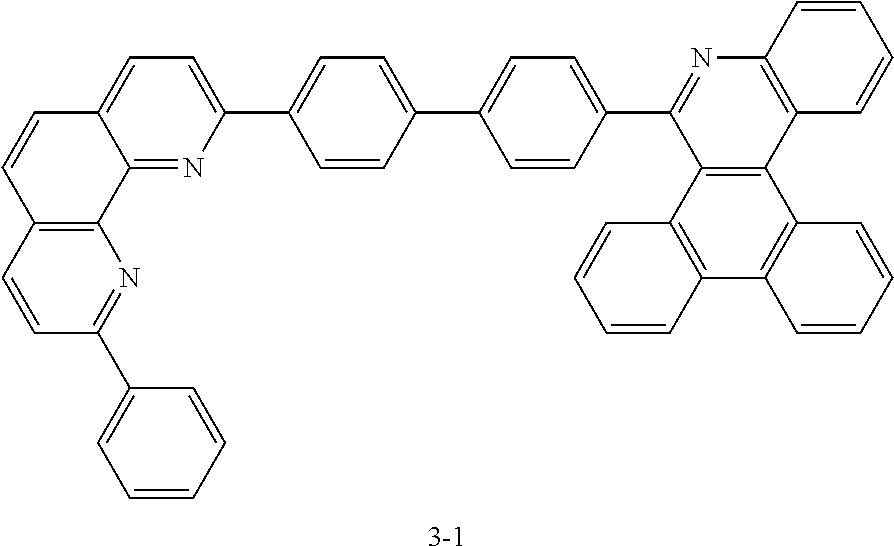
C12=C(C3=C(C4=C1C=CC=C4)C=CC=C3)C(C1=CC=C(C3=CC=C(C4=CC=C5C(=N4)C4=C(C=C5)C=CC(C5=CC=CC=C5)=N4)C=C3)C=C1)=NC1=C2C=CC=C1.[3-1]
